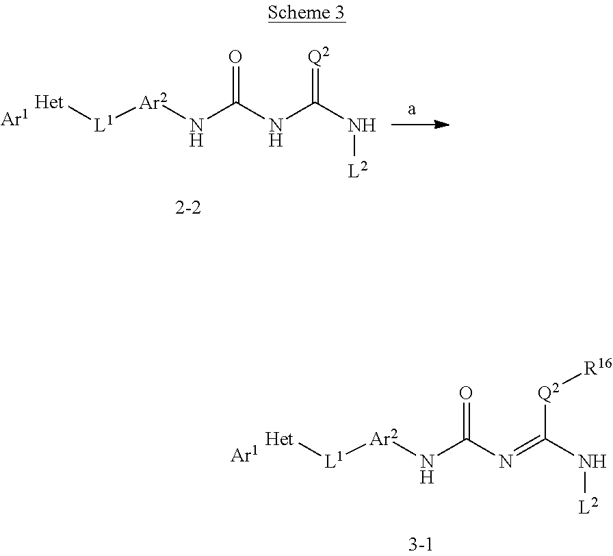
[Ar1].[Het][L1][Ar2]NC(NC(N[L2])=[Q2])=O.[Ar1].[Het][L1][Ar2]NC(N=C(N[L2])[Q2][R16])=O
